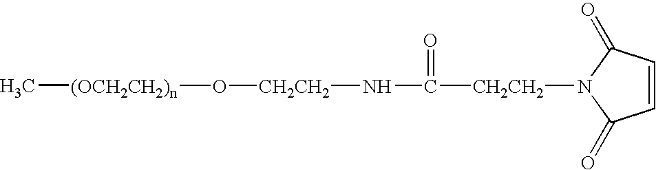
C1=CC(=O)N([CH2CH2]C(N[CH2CH2]O[(OCH2CH2)n]C)=O)C1=O
